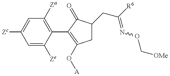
C1=C([Ze])C(C2=C(O[A])CC(CC(=NOC[OMe])[R6])C2=O)=C([Za])C=C1[Zc]
